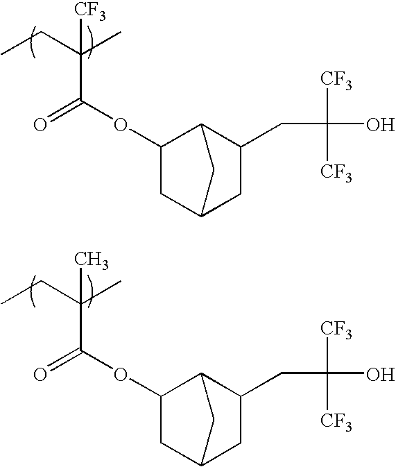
CCC(C)(C(OC1CC2CC(CC(O)([CF3])[CF3])C1C2)=O)[CF3].CCC(C)(C(OC1CC2CC(CC(O)([CF3])[CF3])C1C2)=O)C
